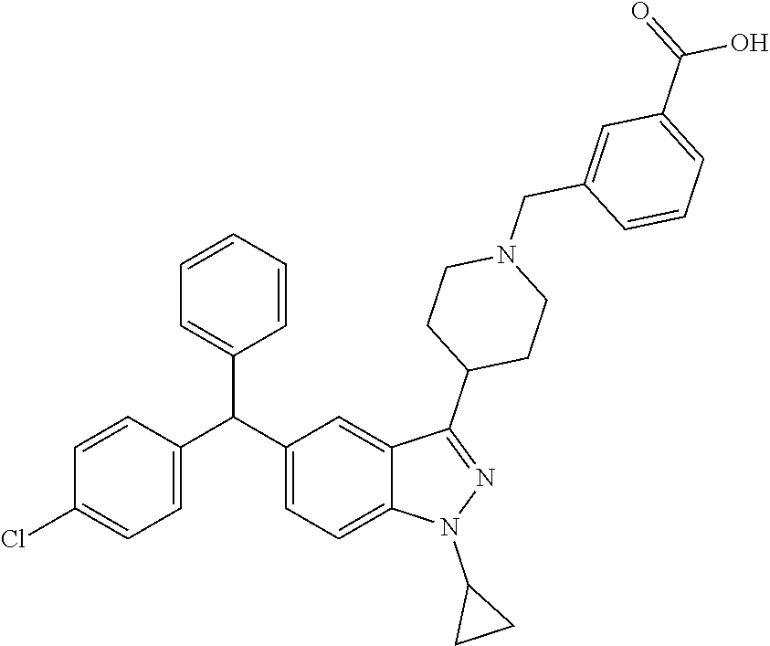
C1=CC(C(C2=CC=C3C(=C2)C(C2CCN(CC4=CC(C(=O)O)=CC=C4)CC2)=NN3C2CC2)C2=CC=CC=C2)=CC=C1Cl
